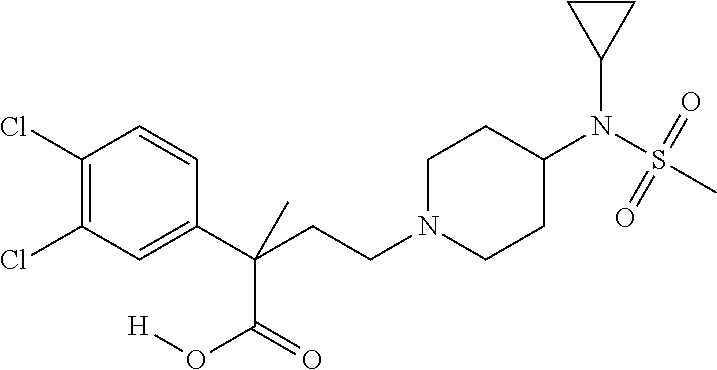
C1N(CCC(C2=CC(Cl)=C(Cl)C=C2)(C(O[H])=O)C)CCC(N(S(C)(=O)=O)C2CC2)C1
